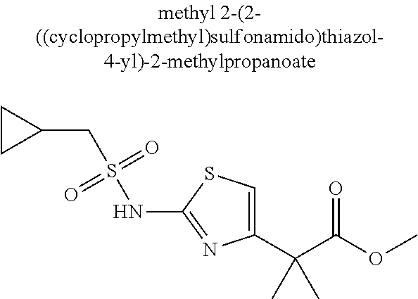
C1(C(C(=O)OC)(C)C)=CSC(NS(CC2CC2)(=O)=O)=N1
